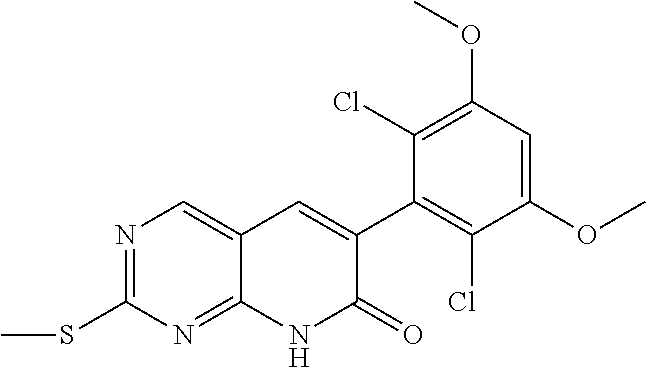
C1(Cl)=C(OC)C=C(OC)C(Cl)=C1C1=CC2=CN=C(SC)N=C2NC1=O
